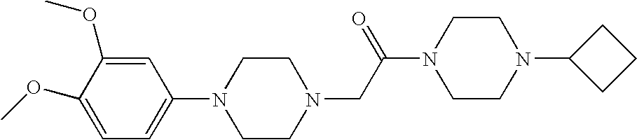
N1(C2=CC=C(OC)C(OC)=C2)CCN(CC(N2CCN(C3CCC3)CC2)=O)CC1
